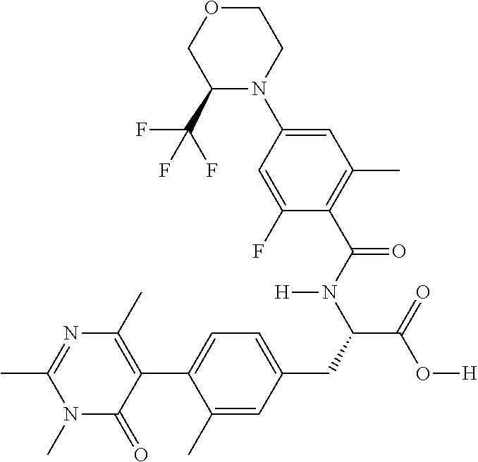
C1(C)=NC(C)=C(C2=CC=C(CC(C(=O)O[H])N(C(C3=C(C)C=C(N4CCOCC4C(F)(F)F)C=C3F)=O)[H])C=C2C)C(=O)N1C
